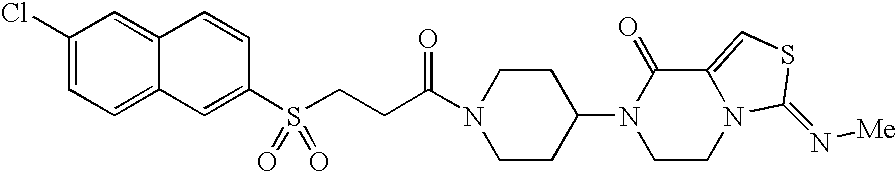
C1(Cl)=CC=C2C=C(S(CCC(N3CCC(N4C(=O)C5=CSC(=N[Me])N5CC4)CC3)=O)(=O)=O)C=CC2=C1
